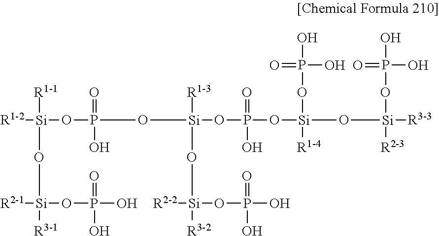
[R1-2][Si]([R1-1])(O[Si]([R3-1])([R2-1])OP(O)(O)=O)OP(=O)(O[Si]([R1-3])(O[Si]([R3-2])([R2-2])OP(O)(O)=O)OP(=O)(O[Si](O[Si]([R3-3])([R2-3])OP(=O)(O)O)([R1-4])OP(=O)(O)O)O)O
